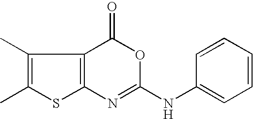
C12=C(N=C(NC3=CC=CC=C3)OC1=O)SC(C)=C2C
